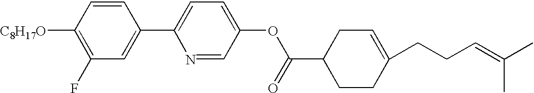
C1(F)=C([C8H17O])C=CC(C2=CC=C(OC(C3CCC(CCC=C(C)C)=CC3)=O)C=N2)=C1
